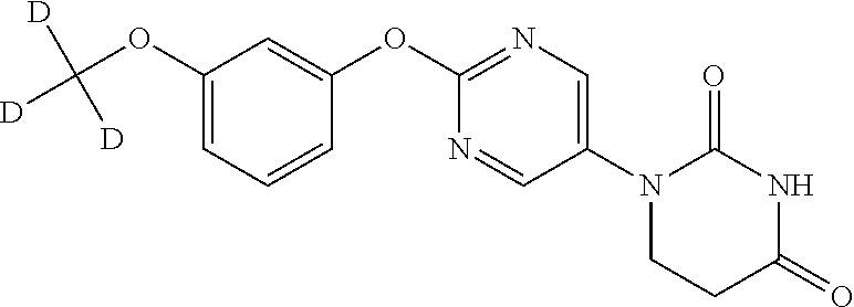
C1(OC2=NC=C(N3CCC(=O)NC3=O)C=N2)=CC(OC([D])([D])[D])=CC=C1
